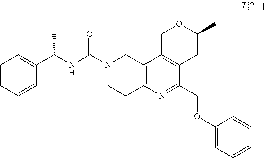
N1(C(NC(C2=CC=CC=C2)C)=O)CCC2=C(C1)C1=C(CC(C)OC1)C(COC1=CC=CC=C1)=N2
